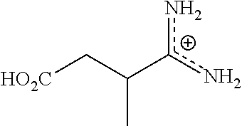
[HO2C]CC([c+](n)n)C
